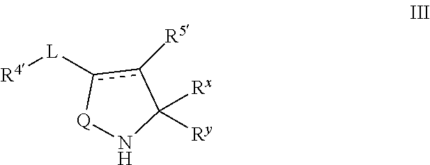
c1([R5])c([L][R4])[Q]NC1([Rx])[Ry]
